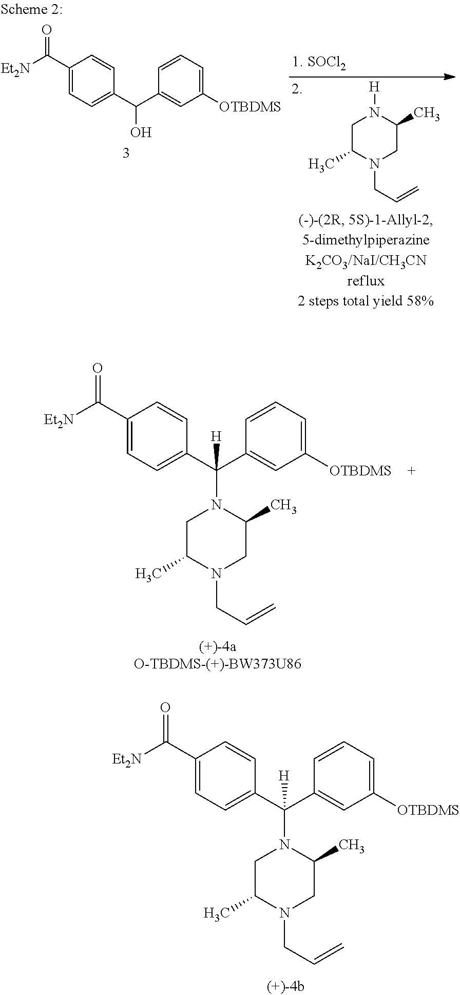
[Et2N]C(C1=CC=C(C(C2=CC([OTBDMS])=CC=C2)([H])N2CC(C)N(CC=C)CC2C)C=C1)=O.[Et2N]C(C1=CC=C(C(C2=CC([OTBDMS])=CC=C2)([H])N2CC(C)N(CC=C)CC2C)C=C1)=O.C1C(C)N(CC=C)CC(C)N1[H].[Et2N]C(C1=CC=C(C(C2=CC([OTBDMS])=CC=C2)O)C=C1)=O
